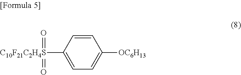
[C10F21C2H4S](=O)(C1=CC=C([OC6H13])C=C1)=O
